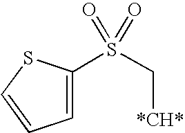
C1=C(S(=O)(=O)C[*CH*])SC=C1
